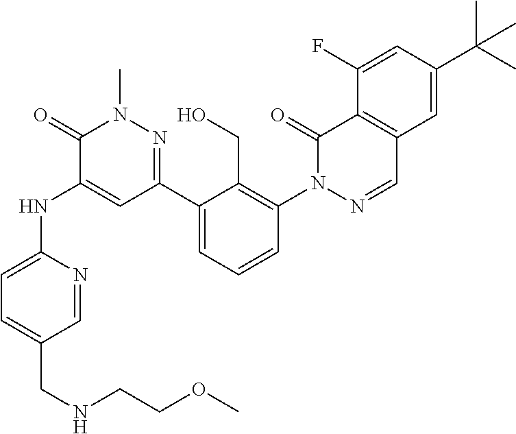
N1=CC(CNCCOC)=CC=C1NC1=CC(C2=CC=CC(N3N=CC4=C(C3=O)C(F)=CC(C(C)(C)C)=C4)=C2CO)=NN(C)C1=O
